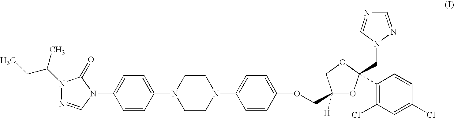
N1(C(CC)C)N=CN(C2=CC=C(N3CCN(C4=CC=C(OCC5([H])OC(CN6N=CN=C6)(C6=C(Cl)C=C(Cl)C=C6)OC5)C=C4)CC3)C=C2)C1=O
